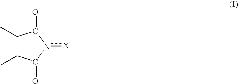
C1(C)C(C)C(=O)n([X])C1=O
